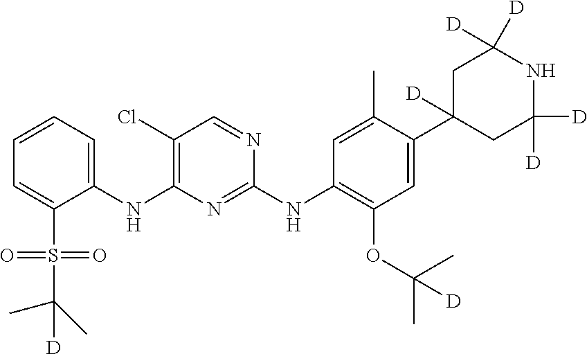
C1(NC2=C(Cl)C=NC(NC3=C(OC(C)(C)[D])C=C(C4([D])CC([D])([D])NC([D])([D])C4)C(C)=C3)=N2)=CC=CC=C1S(=O)(=O)C(C)(C)[D]
